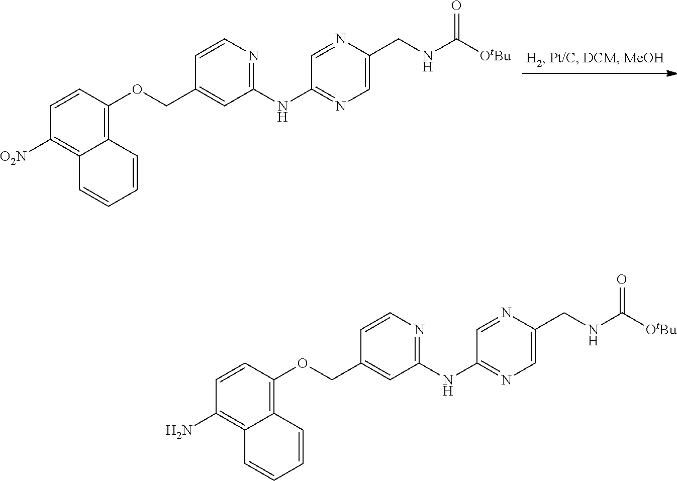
[O2N]C1=C2C(=C(OCC3=CC(NC4=NC=C(CNC([OtBu])=O)N=C4)=NC=C3)C=C1)C=CC=C2.NC1=C2C(=C(OCC3=CC(NC4=NC=C(CNC([OtBu])=O)N=C4)=NC=C3)C=C1)C=CC=C2
